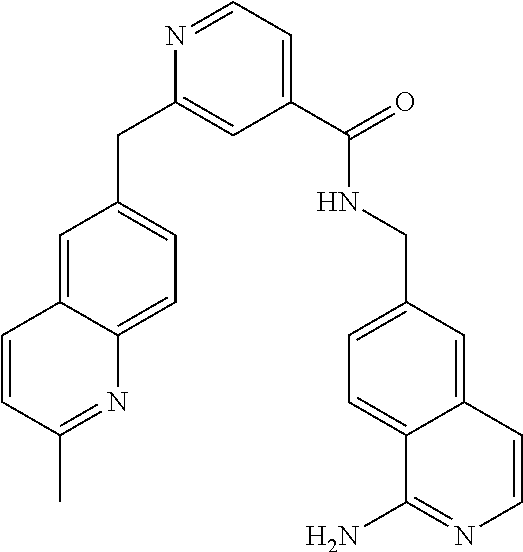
N1=CC=C(C(NCC2=CC=C3C(=C2)C=CN=C3N)=O)C=C1CC1=CC=C2C(=C1)C=CC(C)=N2
